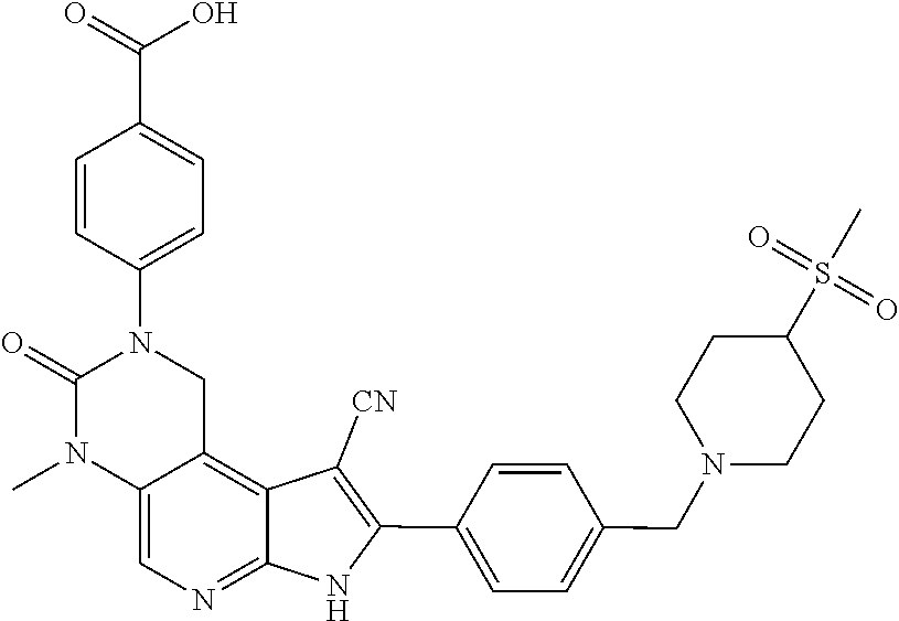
C1(C(=O)O)=CC=C(N2CC3=C4C([CN])=C(C5=CC=C(CN6CCC(S(=O)(=O)C)CC6)C=C5)NC4=NC=C3N(C)C2=O)C=C1
